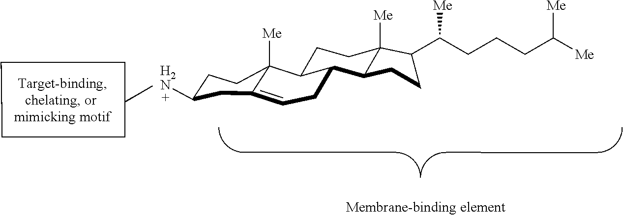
C1CCC1.[H2N]C1CCC2([Me])C(=CCC3C2CCC2([Me])C(C(CCCC([Me])[Me])[Me])CCC32)C1
